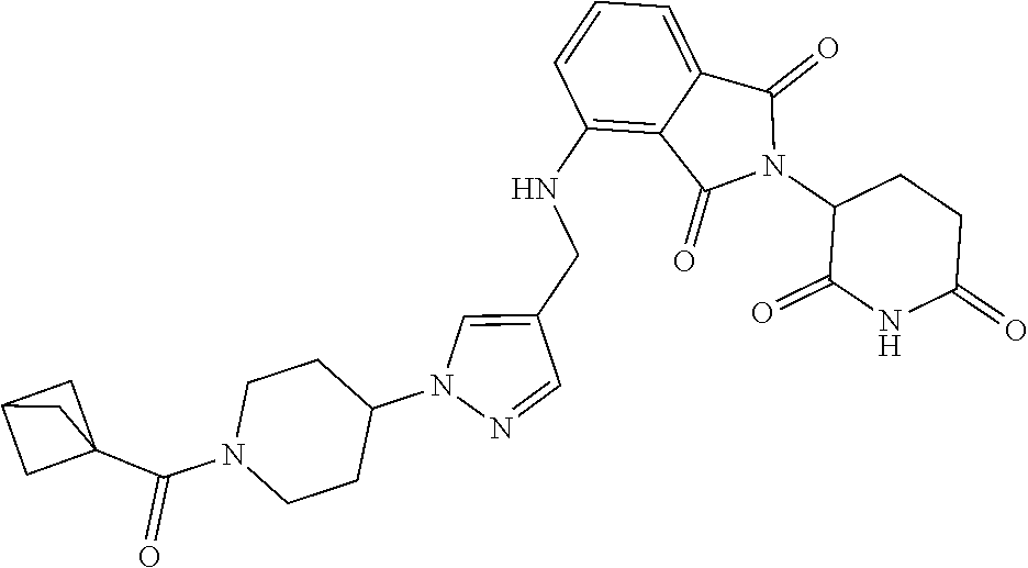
C1(NCC2=CN(C3CCN(C(C45CC(C4)C5)=O)CC3)N=C2)=C2C(=CC=C1)C(=O)N(C1C(=O)NC(=O)CC1)C2=O
